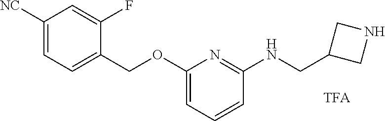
C1([NC])=CC=C(COC2=CC=CC(NCC3CNC3)=N2)C(F)=C1
